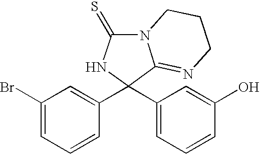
C1(Br)=CC=CC(C2(C3=CC=CC(O)=C3)C3=NCCCN3C(=S)N2)=C1
